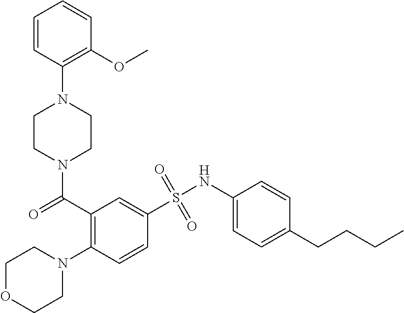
N1(C(C2=C(N3CCOCC3)C=CC(S(NC3=CC=C(CCCC)C=C3)(=O)=O)=C2)=O)CCN(C2=C(OC)C=CC=C2)CC1
